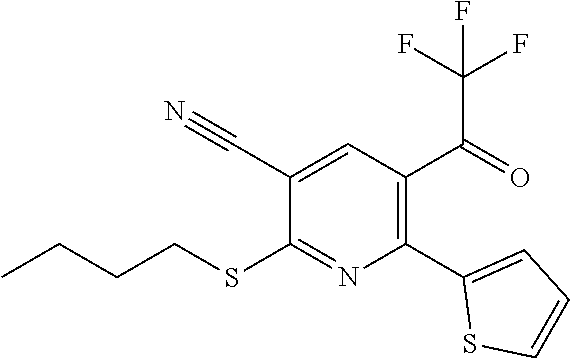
CCCCSC1=NC(C2=CC=CS2)=C(C(=O)C(F)(F)F)C=C1C#N
